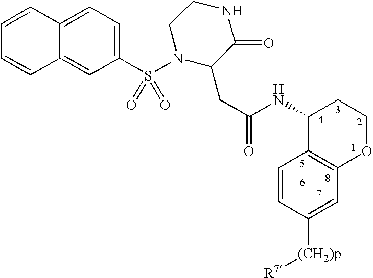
C12=CC=C(S(N3C(CC(NC4C5=C(OCC4)C=C([(CH2)p][R7])C=C5)=O)C(=O)NCC3)(=O)=O)C=C1C=CC=C2
